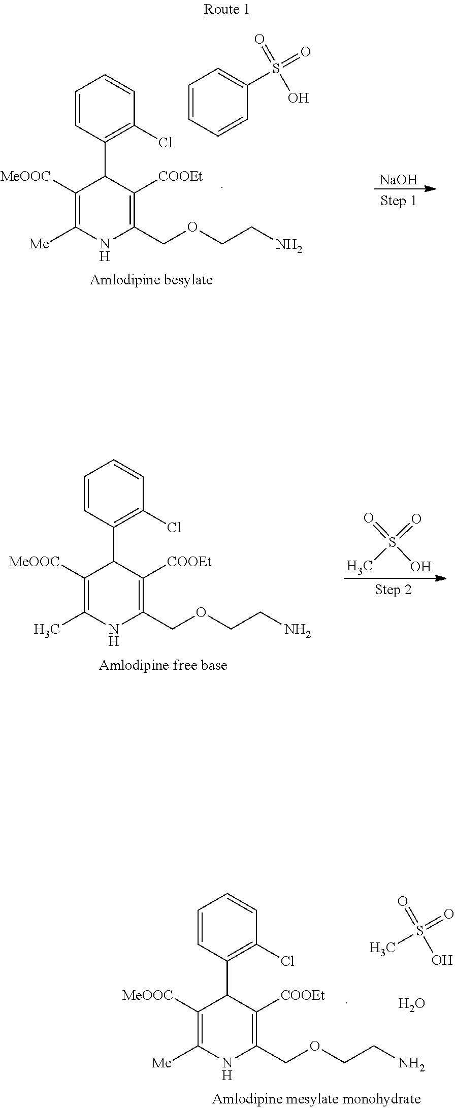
C1([MeOOC])=C(C)NC(COCCN)=C([COOEt])C1C1=C(Cl)C=CC=C1.CS(=O)(O)=O.C1([MeOOC])=C([Me])NC(COCCN)=C([COOEt])C1C1=C(Cl)C=CC=C1.C1=CC=CC(S(=O)(O)=O)=C1.[NaOH].C1([MeOOC])=C([Me])NC(COCCN)=C([COOEt])C1C1=C(Cl)C=CC=C1.CS(=O)(O)=O.O
